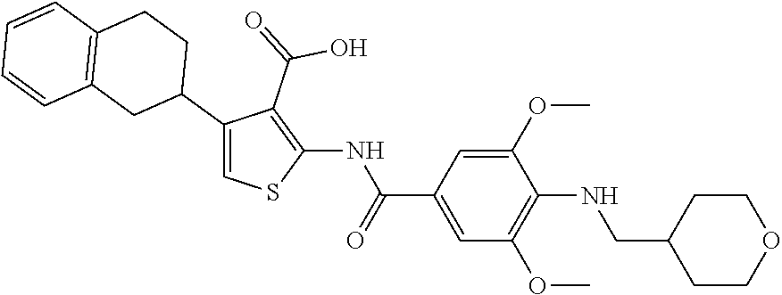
C1(OC)=CC(C(=O)NC2=C(C(=O)O)C(C3CCC4=C(C3)C=CC=C4)=CS2)=CC(OC)=C1NCC1CCOCC1
